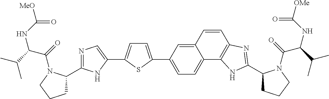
N1=C(C2CCCN2C(=O)C(C(C)C)NC([MeO])=O)NC(C2=CC=C(C3=CC=C4C(=C3)C=CC3=C4NC(C4CCCN4C(=O)C(C(C)C)NC([OMe])=O)=N3)S2)=C1
